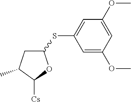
C1C(SC2=CC(OC)=CC(OC)=C2)OC([Cs])C1C
